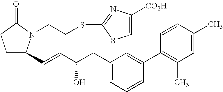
C(CSC1=NC([CO2H])=CS1)N1C(C=CC(O)CC2=CC=CC(C3=C(C)C=C(C)C=C3)=C2)CCC1=O
